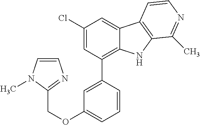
O(CC1=NC=CN1C)C1=CC=CC(C2=C3C(=CC(Cl)=C2)C2=C(N3)C(C)=NC=C2)=C1
